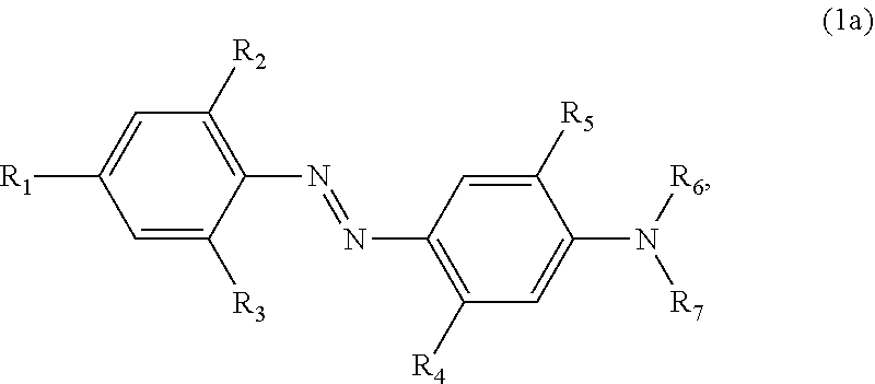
[R1]C1=CC([R2])=C(N=NC2=C([R4])C=C(N([R7])[R6])C([R5])=C2)C([R3])=C1
